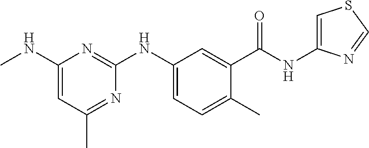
C1=C(NC2=NC(NC)=CC(C)=N2)C=C(C(NC2=CSC=N2)=O)C(C)=C1
